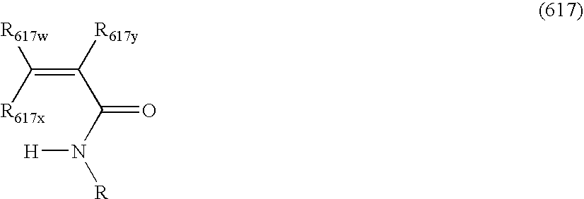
C(=C([R617y])C(N([H])[R])=O)([R617w])[R617x]
